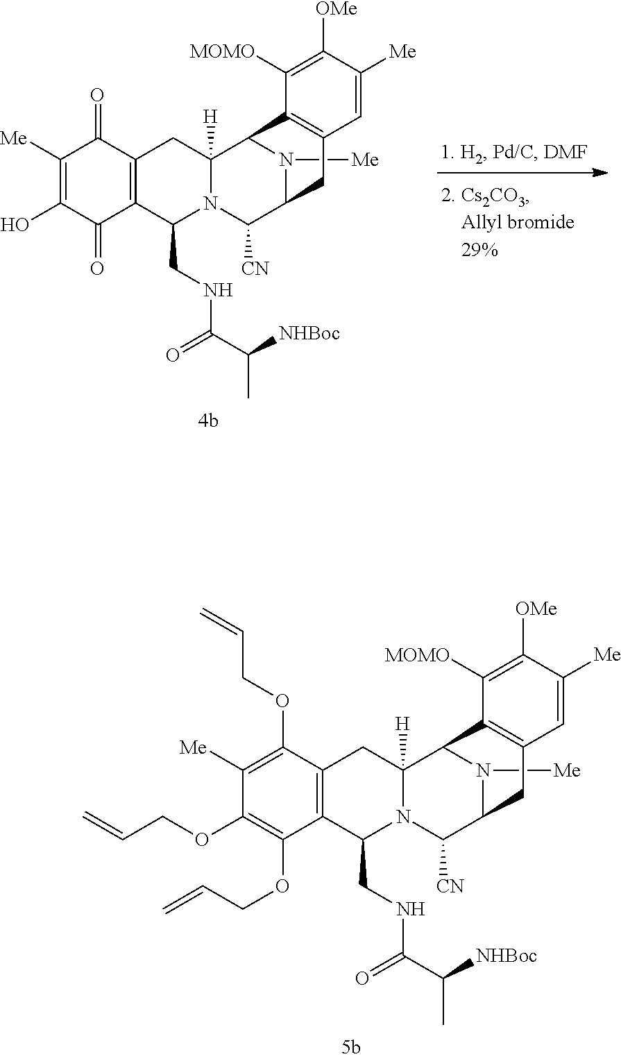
N1([Me])C2C([CN])N3C(CNC(C([NHBoc])C)=O)C4=C(C(=O)C([Me])=C(O)C4=O)CC3([H])C1C1=C(C=C([Me])C([OMe])=C1[MOMO])C2.N1([Me])C2C([CN])N3C(CNC(C([NHBoc])C)=O)C4=C(C(OCC=C)=C([Me])C(OCC=C)=C4OCC=C)CC3([H])C1C1=C(C=C([Me])C([OMe])=C1[MOMO])C2
